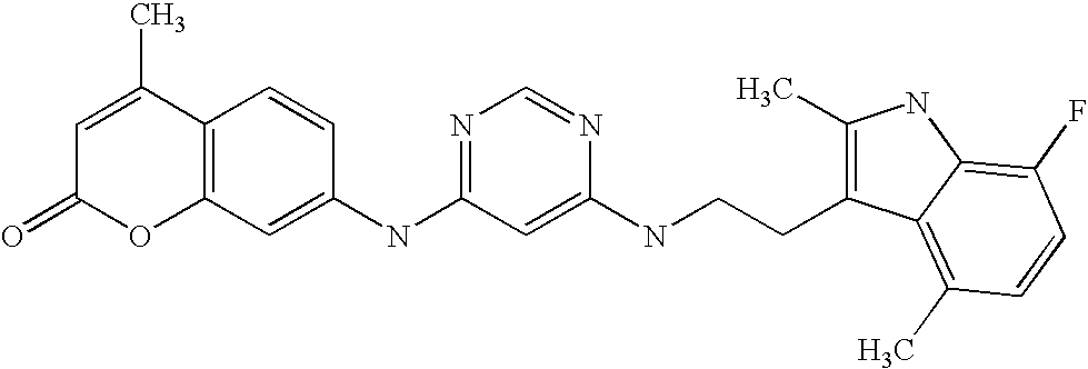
C12=C(C=C(NC3=NC=NC(NCCC4=C(C)NC5=C(F)C=CC(C)=C45)=C3)C=C1)OC(=O)C=C2C
